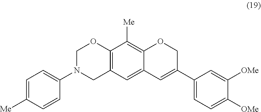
C1(N2CC3=C(OC2)C([Me])=C2C(=C3)C=C(C3=CC=C([OMe])C([OMe])=C3)CO2)=CC=C([Me])C=C1
